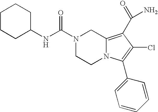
N(C(=O)N1CCN2C(=C(C(N)=O)C(Cl)=C2C2=CC=CC=C2)C1)C1CCCCC1
